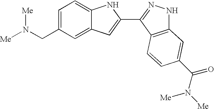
C1=C(CN([Me])[Me])C=C2C(=C1)NC(C1=NNC3=C1C=CC(C(N([Me])[Me])=O)=C3)=C2
